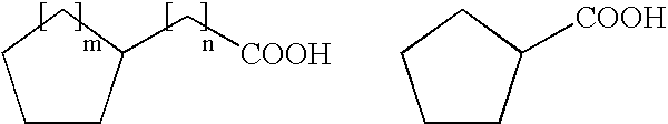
C1CC(C[COOH])CC1.C1CC([COOH])CC1
